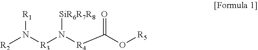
[R2]N([R3]N([R4]C(O[R5])=O)[SiR6R7R8])[R1]
